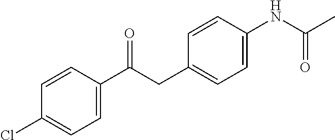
C1=C(C(CC2=CC=C(NC(C)=O)C=C2)=O)C=CC(Cl)=C1
